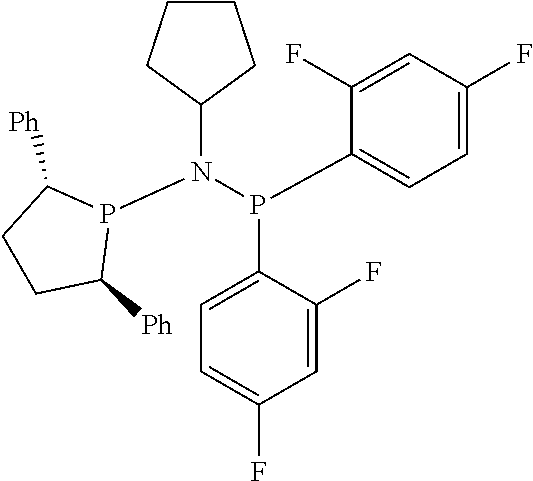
C1(N(P2C([Ph])CCC2[Ph])P(C2=CC=C(F)C=C2F)C2=CC=C(F)C=C2F)CCCC1
